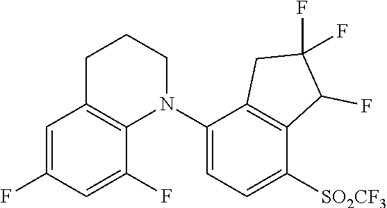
C1=C(F)C=C(F)C2=C1CCCN2C1=CC=C([SO2CF3])C2=C1CC(F)(F)C2F
